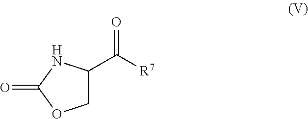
C1C(C([R7])=O)NC(=O)O1
